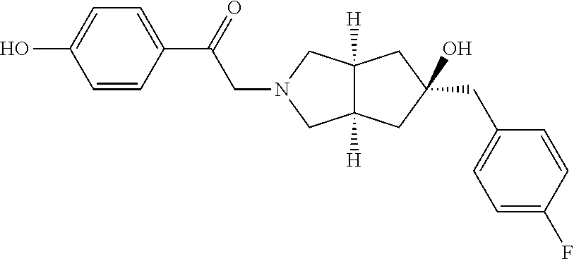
C1=CC(C(=O)CN2CC3([H])C([H])(C2)CC(CC2=CC=C(F)C=C2)(O)C3)=CC=C1O
